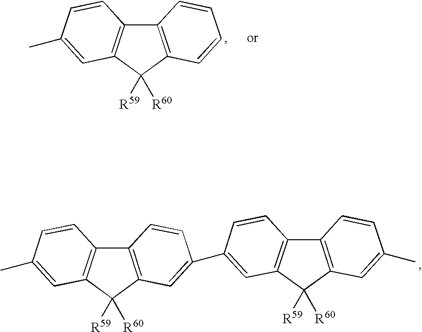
C12=C(C([R59])([R60])C3=C1C=CC(C)=C3)C=CC=C2.C12=C(C([R59])([R60])C3=C1C=CC(C)=C3)C=C(C1=CC3=C(C4=C(C3([R59])[R60])C=C(C)C=C4)C=C1)C=C2
